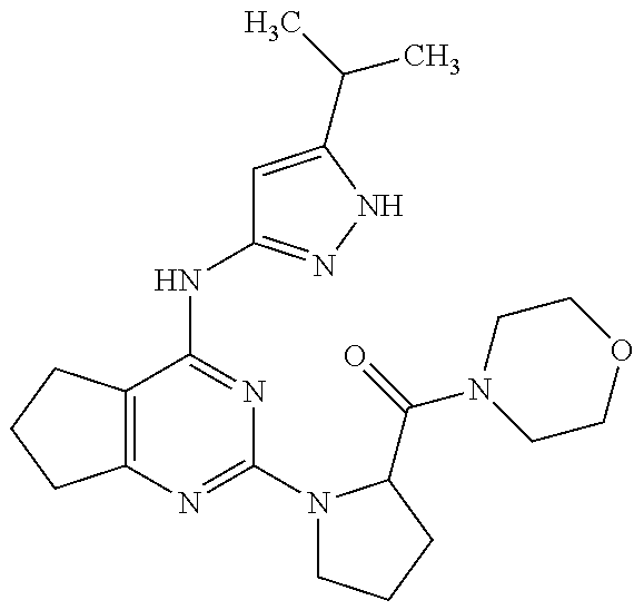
C12=C(C(NC3=NNC(C(C)C)=C3)=NC(N3CCCC3C(=O)N3CCOCC3)=N1)CCC2
